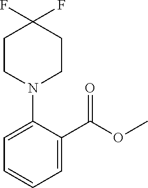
C1=CC=C(C(OC)=O)C(N2CCC(F)(F)CC2)=C1
